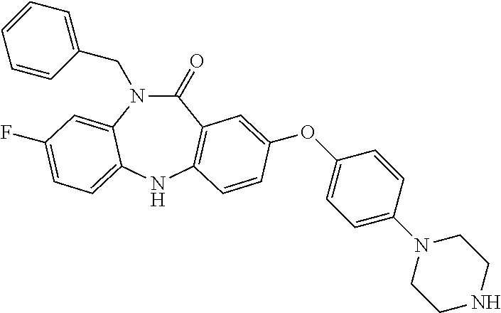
C(N1C(=O)C2=C(NC3=CC=C(F)C=C13)C=CC(OC1=CC=C(N3CCNCC3)C=C1)=C2)C1=CC=CC=C1
